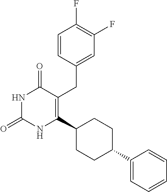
C1=CC(CC2=C(C3CCC(C4=CC=CC=C4)CC3)NC(=O)NC2=O)=CC(F)=C1F
